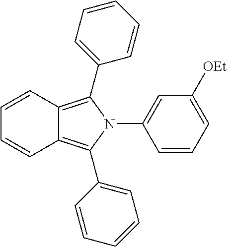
C12=C(C3=CC=CC=C3)N(C3=CC([OEt])=CC=C3)C(C3=CC=CC=C3)=C1C=CC=C2
